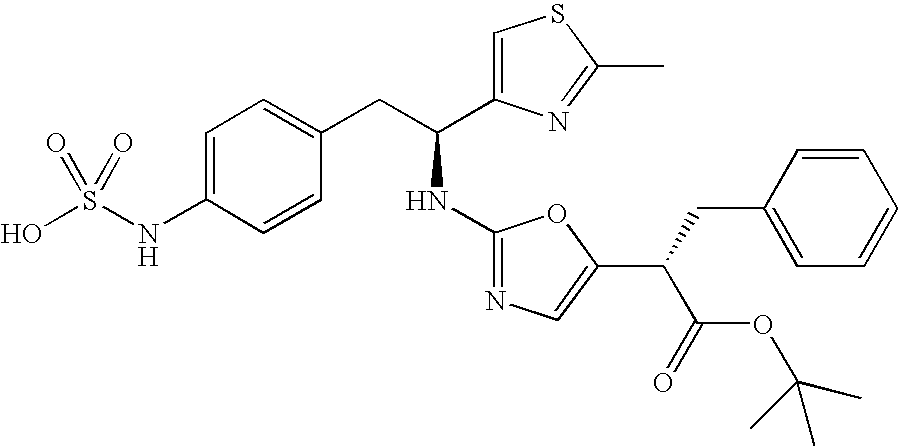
OS(NC1=CC=C(CC(NC2=NC=C(C(CC3=CC=CC=C3)C(OC(C)(C)C)=O)O2)C2=CSC(C)=N2)C=C1)(=O)=O
